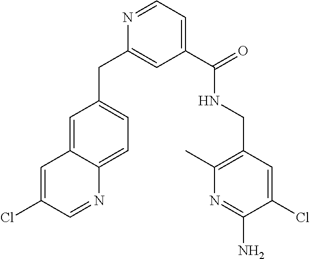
N1=CC=C(C(NCC2=C(C)N=C(N)C(Cl)=C2)=O)C=C1CC1=CC=C2C(=C1)C=C(Cl)C=N2
